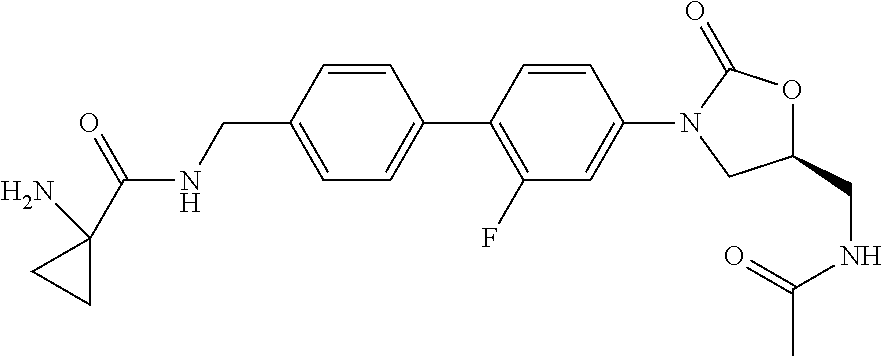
C1=C(CNC(=O)C2(N)CC2)C=CC(C2=C(F)C=C(N3CC(CNC(C)=O)OC3=O)C=C2)=C1
